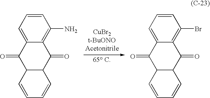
C1=C2C(=C(N)C=C1)C(=O)C1C(C2=O)C=CC=C1.C1=C2C(=C(Br)C=C1)C(=O)C1C(C2=O)C=CC=C1
